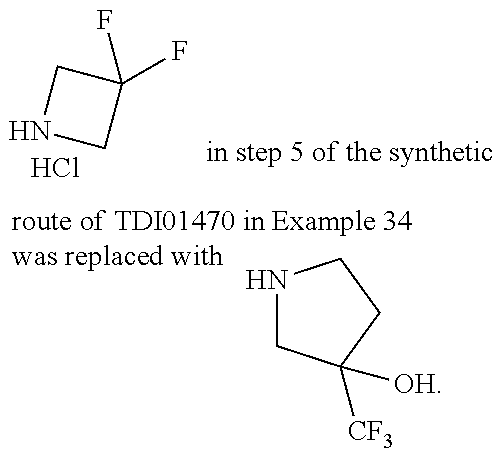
N1CC(F)(F)C1.Cl.N1CC([CF3])([OH])CC1
